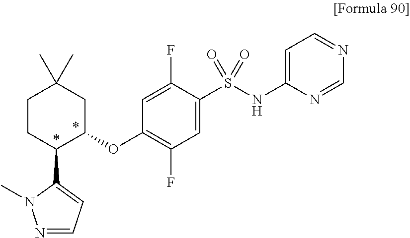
C1=C(S(NC2=CC=NC=N2)(=O)=O)C(F)=CC(OC2C(C3=CC=NN3C)CCC(C)(C)C2)=C1F
